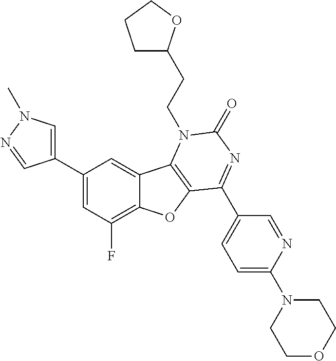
C1(C2=CC(F)=C3C(=C2)C2=C(O3)C(C3=CC=C(N4CCOCC4)N=C3)=NC(=O)N2CCC2CCCO2)=CN(C)N=C1
